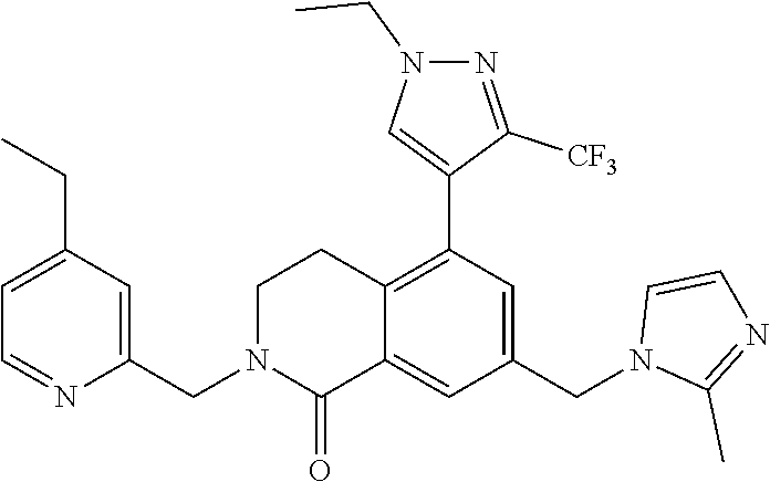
C1(CC)=CC=NC(CN2C(=O)C3=CC(CN4C(C)=NC=C4)=CC(C4=CN(CC)N=C4[CF3])=C3CC2)=C1
